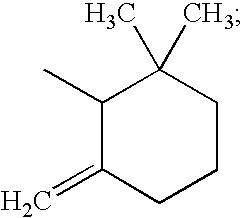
C1(C)C(=C)CCCC1(C)C
